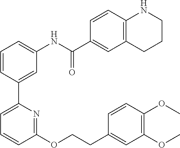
C1=CC(C2=CC=CC(OCCC3=CC(OC)=C(OC)C=C3)=N2)=CC(NC(=O)C2=CC3=C(C=C2)NCCC3)=C1
